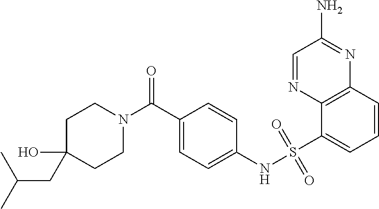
C1CN(C(C2=CC=C(NS(=O)(=O)C3=CC=CC4=C3N=CC(N)=N4)C=C2)=O)CCC1(O)CC(C)C
